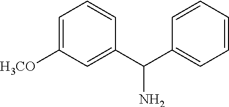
C1(C(C2=CC=CC=C2)N)=CC([H3CO])=CC=C1
